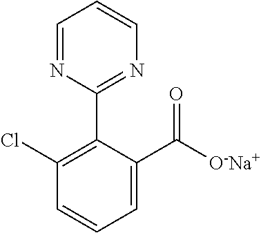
C1=NC(C2=C(Cl)C=CC=C2C([O-Na+])=O)=NC=C1
